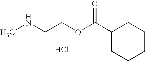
O=C(C1CCCCC1)OCCNC.Cl
